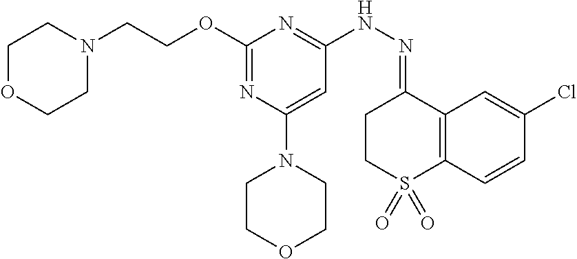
O(C1=NC(N2CCOCC2)=CC(NN=C2CCS(=O)(=O)C3=C2C=C(Cl)C=C3)=N1)CCN1CCOCC1
